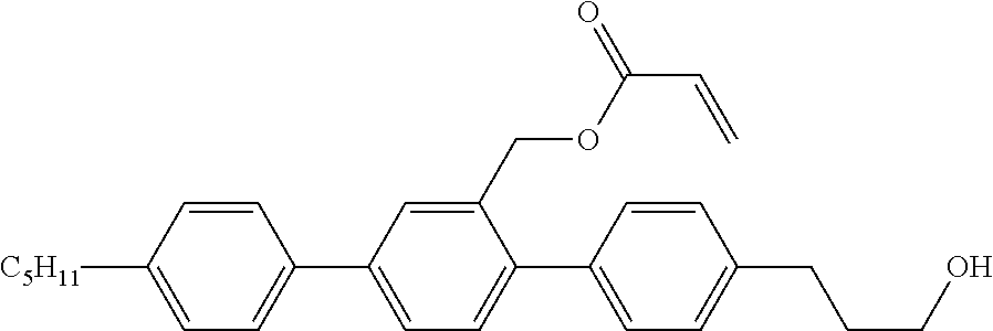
C1=CC([C5H11])=CC=C1C1=CC=C(C2=CC=C(CCCO)C=C2)C(COC(C=C)=O)=C1
